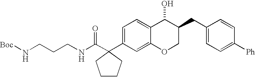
C(NCCCN[Boc])(=O)C1(C2=CC=C3C(=C2)OCC(CC2=CC=C([Ph])C=C2)C3O)CCCC1
